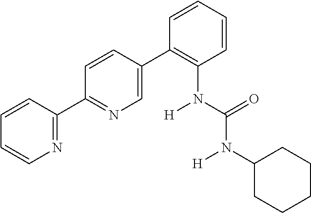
N1=C(C2=NC=C(C3=C(N(C(N(C4CCCCC4)[H])=O)[H])C=CC=C3)C=C2)C=CC=C1
